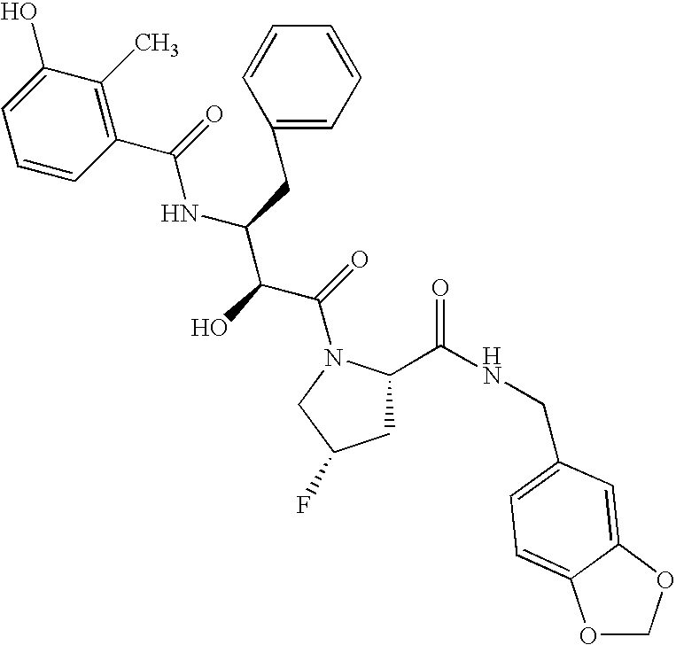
C1C(C(NCC2=CC=C3OCOC3=C2)=O)N(C(=O)C(C(NC(=O)C2=C(C)C(O)=CC=C2)CC2=CC=CC=C2)O)CC1F
